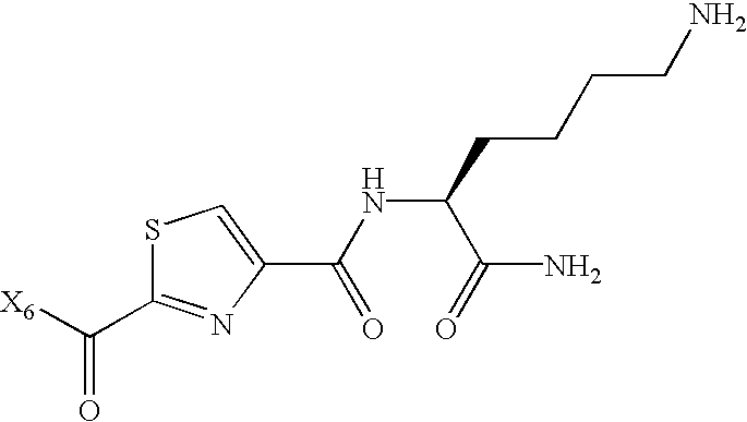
S1C(C([X6])=O)=NC(C(NC(CCCCN)C(=O)N)=O)=C1
